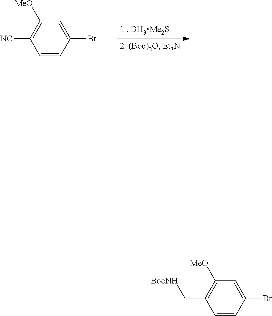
C1=C(Br)C=CC([NC])=C1[MeO].C1=C(Br)C=CC(C[BocNH])=C1[MeO]
